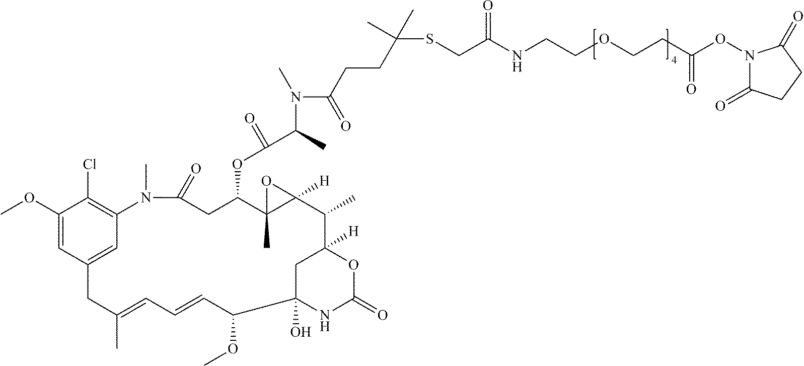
C1(OC)=CC2=CC(=C1Cl)N(C)C(=O)CC(OC(C(N(C(CCC(SCC(NCCOCCC(ON1C(=O)CCC1=O)=O)=O)(C)C)=O)C)C)=O)C1(C)C([H])(C(C)C3([H])CC(O)(C(OC)C=CC=C(C)C2)NC(=O)O3)O1
